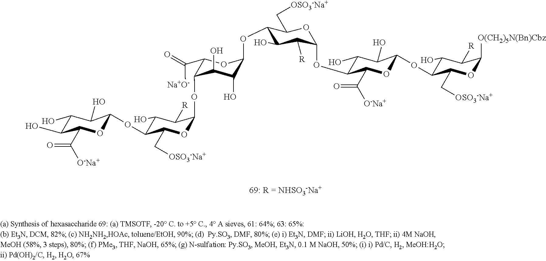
C1(C([O-Na+])=O)OC(OC2C(O)C([R])C(OC3C(O)C(O)C(OC4C(O)C([R])C(OC5C(C([O-Na+])=O)OC(OC6C(O)C([R])C([O(CH2)5N(Bn)Cbz])OC6C[OSO3-Na+])C(O)C5O)OC4C[OSO3-Na+])OC3C([Na+O-])=O)OC2C[OSO3-Na+])C(O)C(O)C1O
